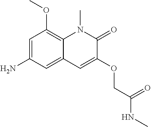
C1=C(N)C=C2C(=C1OC)N(C)C(=O)C(OCC(NC)=O)=C2
